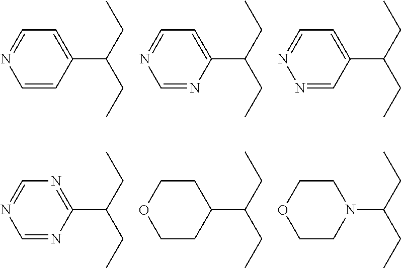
C1=CC(C(CC)CC)=CC=N1.C1=NC(C(CC)CC)=CC=N1.N1=CC(C(CC)CC)=CC=N1.C1CN(C(CC)CC)CCO1.C1=NC(C(CC)CC)=NC=N1.C1CC(C(CC)CC)CCO1
